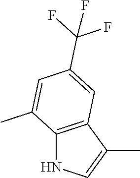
C12=C(C(C)=CN1)C=C(C(F)(F)F)C=C2C
